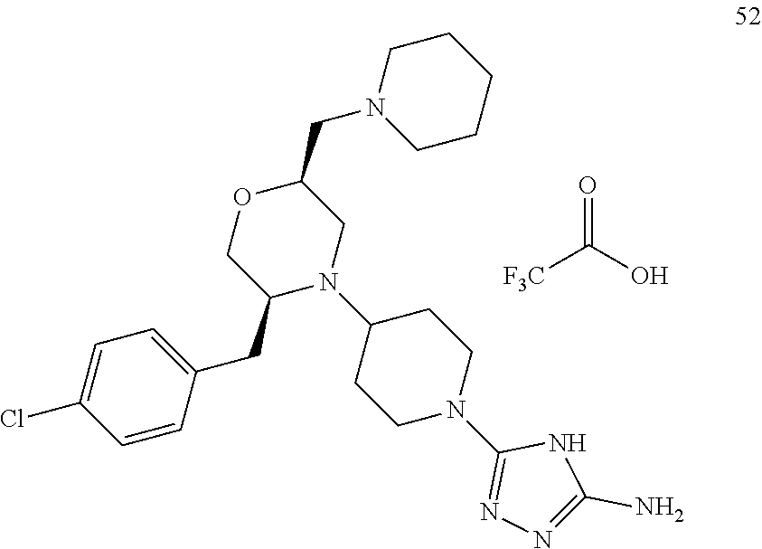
[F3C]C(O)=O.C1=CC(CC2N(C3CCN(C4=NN=C(N)N4)CC3)CC(CN3CCCCC3)OC2)=CC=C1Cl
